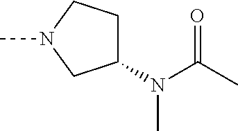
CN1CC(N(C)C(=O)C)CC1
